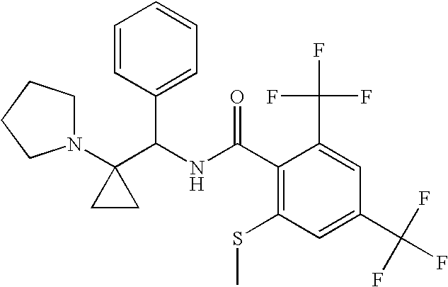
N1(C2(C(NC(C3=C(SC)C=C(C(F)(F)F)C=C3C(F)(F)F)=O)C3=CC=CC=C3)CC2)CCCC1
